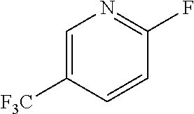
N1=C(F)C=CC([F3C])=C1
